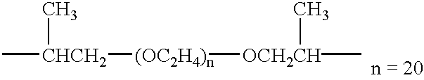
C[CHCH2](C)[(OC2H4)n][OCH2CH](C)C
